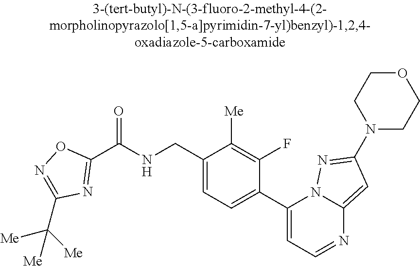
C1(CNC(C2=NC(C([Me])([Me])[Me])=NO2)=O)=CC=C(C2=CC=NC3=CC(N4CCOCC4)=NN23)C(F)=C1[Me]
